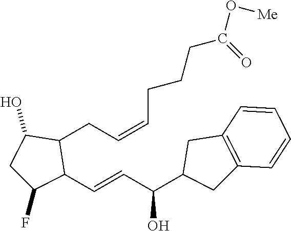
C(C=CCCCC(O[Me])=O)C1C(C=CC(O)C2CC3=C(C=CC=C3)C2)C(F)CC1O
